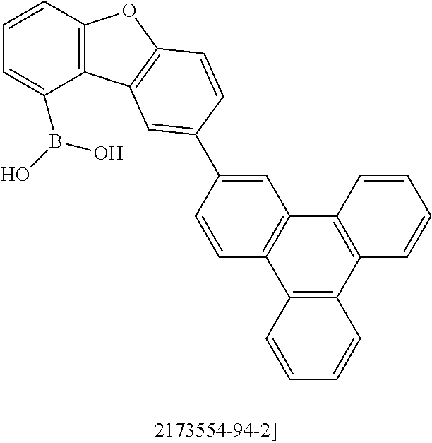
C1=CC2=C(C(B(O)O)=C1)C1=C(O2)C=CC(C2=CC3=C(C=C2)C2=C(C4=C3C=CC=C4)C=CC=C2)=C1
